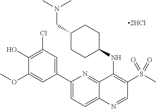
C1(C2=CC(Cl)=C(O)C(OC)=C2)=CC=C2C(=N1)C(NC1CCC(CN(C)C)CC1)=C(S(C)(=O)=O)C=N2
